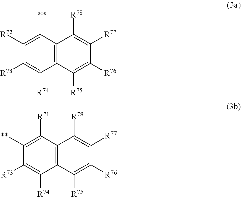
C12=C(C([**])=C([R72])C([R73])=C1[R74])C([R78])=C([R77])C([R76])=C2[R75].C12=C(C([R71])=C([**])C([R73])=C1[R74])C([R78])=C([R77])C([R76])=C2[R75]
